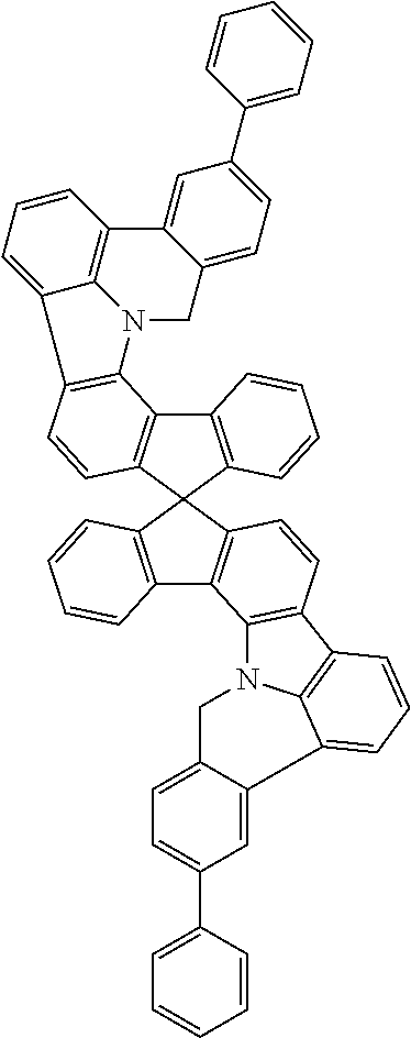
C12=C(C=CC3=C1N1C4=C(C=CC=C34)C3=CC(C4=CC=CC=C4)=CC=C3C1)C1(C3=C2C=CC=C3)C2=C(C3=C1C=CC=C3)C1=C(C=C2)C2=C3C(=CC=C2)C2=CC(C4=CC=CC=C4)=CC=C2CN13
